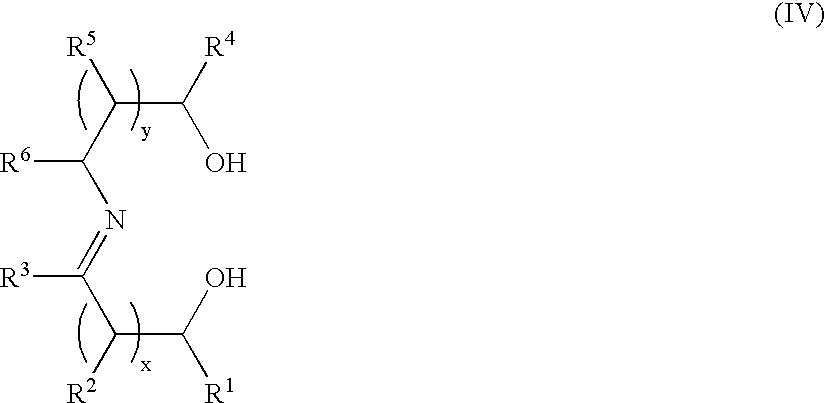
C(C(N=C(C(C(O)[R1])[R2])[R3])[R6])(C(O)[R4])[R5]
